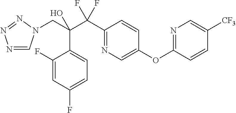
N1=CN(CC(C(C2=NC=C(OC3=NC=C([CF3])C=C3)C=C2)(F)F)(O)C2=CC=C(F)C=C2F)N=N1
